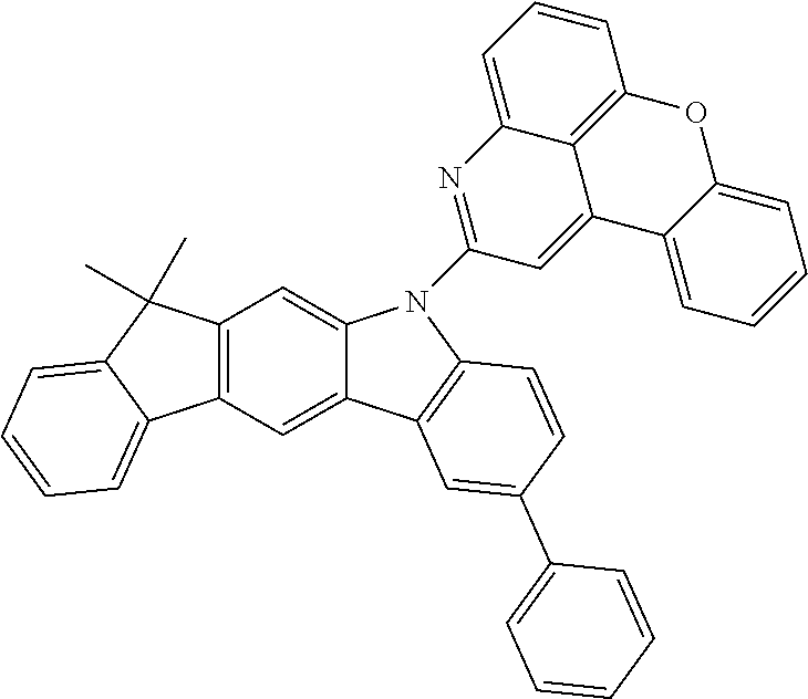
C12=C(C=C3C(=C1)N(C1=NC4=CC=CC5=C4C(=C1)C1=CC=CC=C1O5)C1=C3C=C(C3=CC=CC=C3)C=C1)C1=CC=CC=C1C2(C)C
